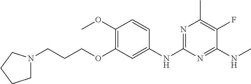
C1N(CCCOC2=C(OC)C=CC(NC3=NC(C)=C(F)C(NC)=N3)=C2)CCC1
